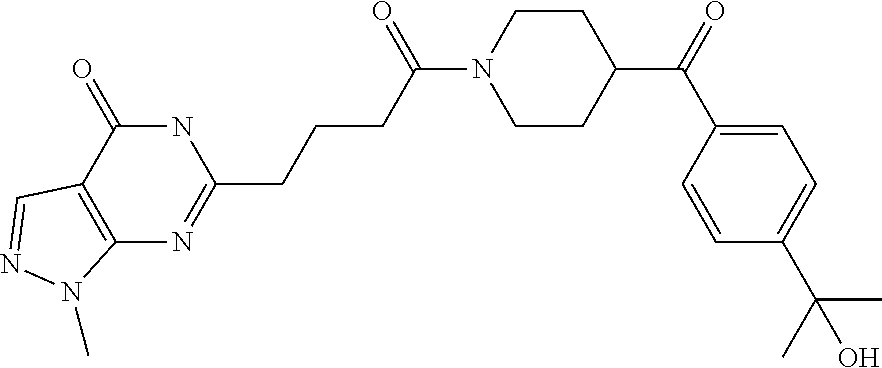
C1=C(C(=O)C2CCN(C(CCCC3=NC4=C(C(=O)N3)C=NN4C)=O)CC2)C=CC(C(C)(C)O)=C1
